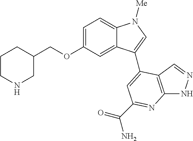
C1(COC2=CC=C3C(=C2)C(C2=CC(C(=O)N)=NC4=C2C=NN4)=CN3[Me])CCCNC1
